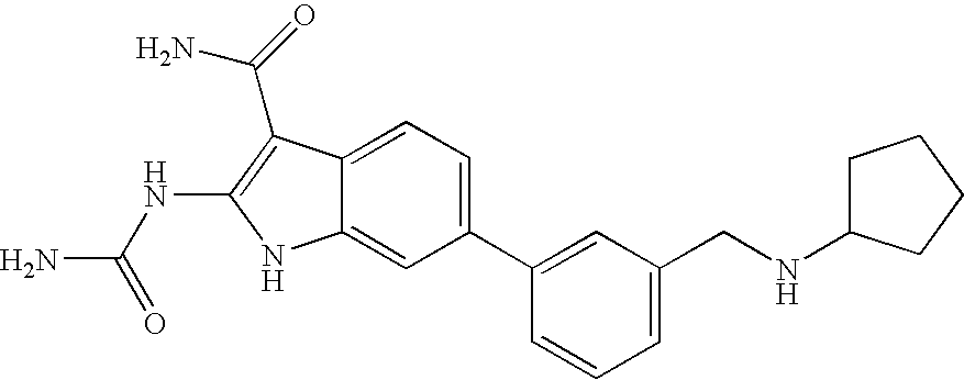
C1(C2=CC(CNC3CCCC3)=CC=C2)=CC=C2C(=C1)NC(NC(N)=O)=C2C(=O)N
